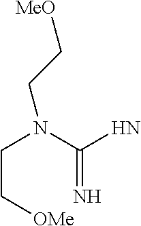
N(CC[OMe])(C(N)=N)CC[MeO]
